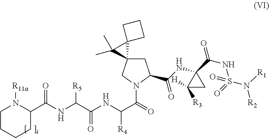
C1C2(CN(C(=O)C(NC(C(NC(C3N([R11a])CCCC3)=O)[R5])=O)[R4])C1C(NC1(C(NS(N([R1])[R2])(=O)=O)=O)C([H])([R3])C1)=O)C1(C2(C)C)CCC1
